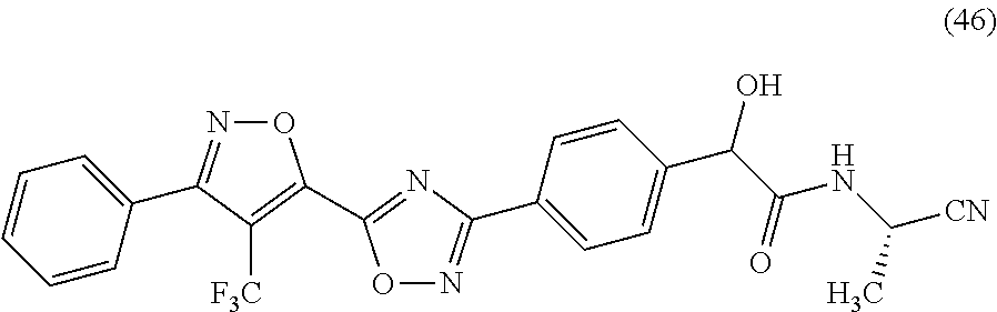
C1=CC=CC(C2=NOC(C3=NC(C4=CC=C(C(C(NC([CN])C)=O)O)C=C4)=NO3)=C2[F3C])=C1
